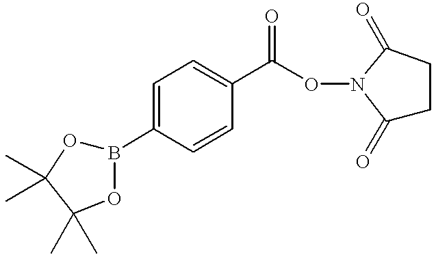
C1=C(B2OC(C)(C)C(C)(C)O2)C=CC(C(ON2C(=O)CCC2=O)=O)=C1
